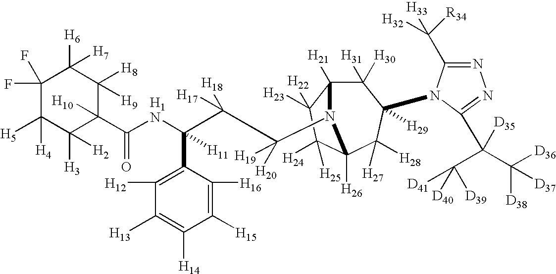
C1(F)(F)C([H5])([H4])C([H3])([H2])C([H10])(C(NC(C(C([H20])([H19])N2C3([H21])C([H31])([H30])C([H29])(N4C(C([H32])([H33])[R34])=NN=C4C(C([D41])([D39])[D40])(C([D36])([D38])[D37])[D35])C([H27])([H28])C2([H26])C([H24])([H25])C3([H23])[H22])([H18])[H17])(C2=C([H12])C([H13])=C([H14])C([H15])=C2[H16])[H11])=O)C([H8])([H9])C1([H6])[H7]
